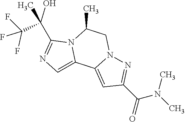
FC(F)(F)C(C)(C1=NC=C2N1C(C)CN1C2=CC(C(N(C)C)=O)=N1)O
